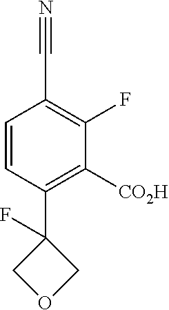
C1=CC(C2(F)COC2)=C([CO2H])C(F)=C1C#N
